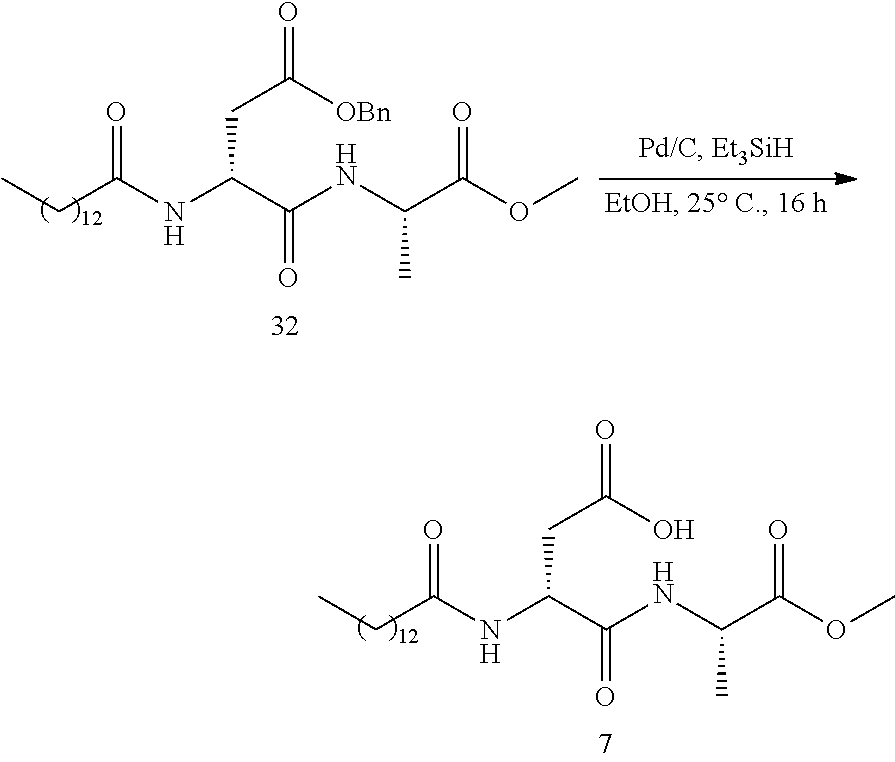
N(C(C(NC(C)C(=O)OC)=O)CC(=O)O)C(CC)=O.N(C(C(NC(C)C(=O)OC)=O)CC(=O)[OBn])C(CC)=O
